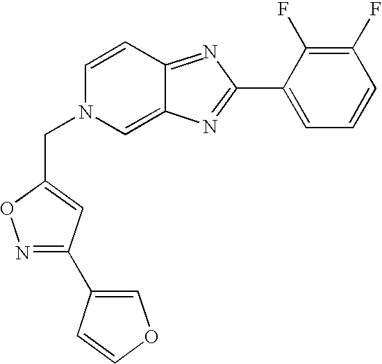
C1(C2=NC3=CN(CC4=CC(C5=COC=C5)=NO4)C=CC3=N2)=CC=CC(F)=C1F
